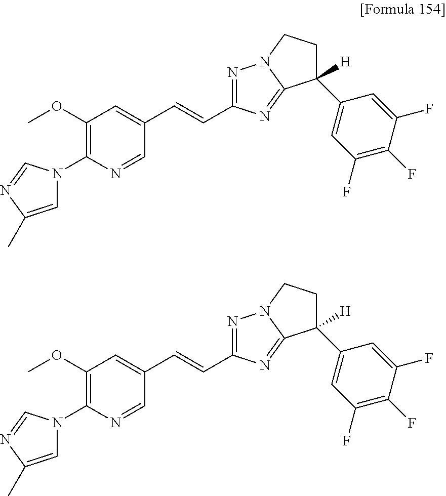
C1=NC(N2C=C(C)N=C2)=C(OC)C=C1C=CC1=NN2C(=N1)C([H])(C1=CC(F)=C(F)C(F)=C1)CC2.C1=NC(N2C=C(C)N=C2)=C(OC)C=C1C=CC1=NN2C(=N1)C([H])(C1=CC(F)=C(F)C(F)=C1)CC2
